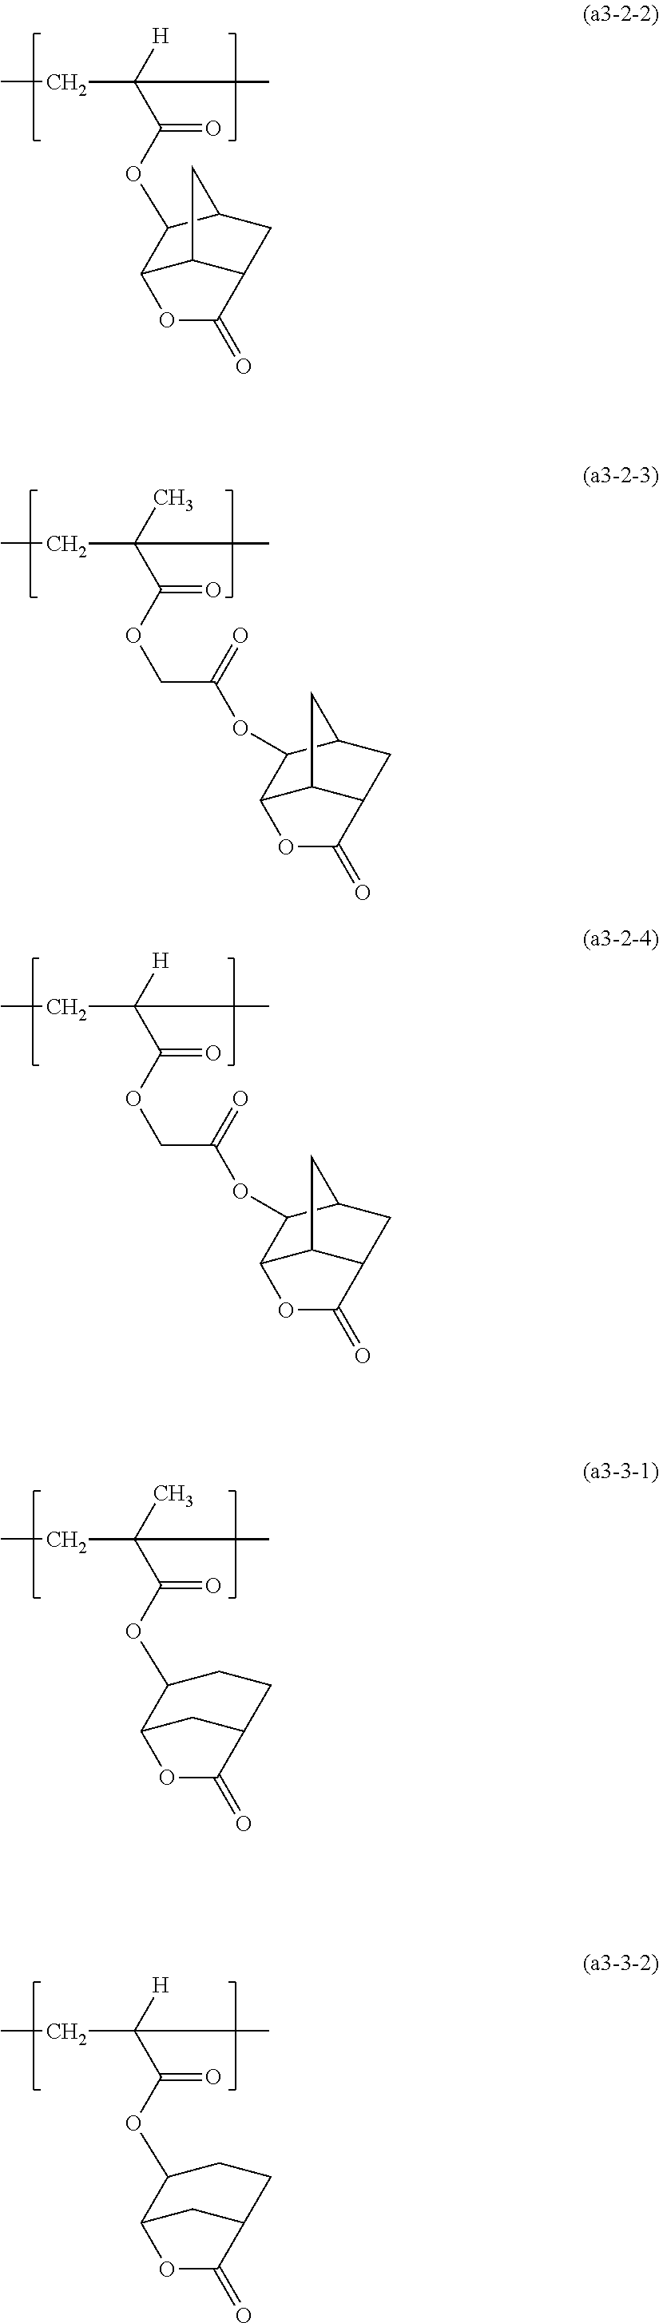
C12C3C(CC(C1OC(C([H])(C)CC)=O)C3)C(=O)O2.O(C(C(C)(C)CC)=O)CC(OC1C2C3C(CC1C3)C(=O)O2)=O.O(C(C([H])(C)CC)=O)CC(OC1C2C3C(CC1C3)C(=O)O2)=O.C12CC(CCC1OC(C(C)(C)CC)=O)C(=O)O2.C12CC(CCC1OC(C([H])(C)CC)=O)C(=O)O2
